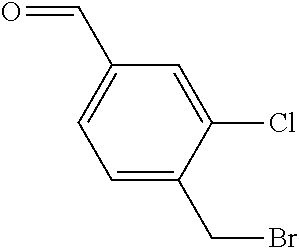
C1=C(CBr)C(Cl)=CC(C=O)=C1
